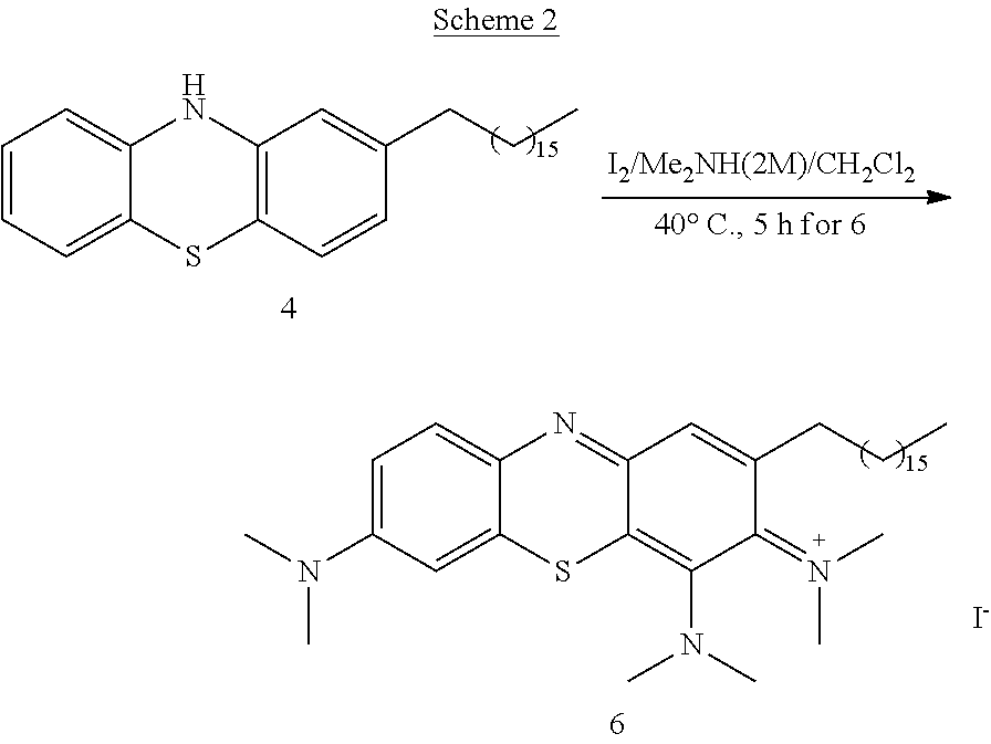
C12=CC=CC=C1SC1=C(N2)C=C(CCC)C=C1.C12=CC=C(N(C)C)C=C1SC1=C(N(C)C)C(=N(C)C)C(CCC)=CC1=N2.[I-]
